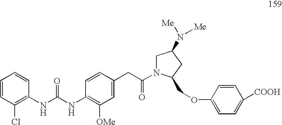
C1=CC(Cl)=C(NC(=O)NC2=C([OMe])C=C(CC(=O)N3CC(N([Me])[Me])CC3COC3=CC=C([COOH])C=C3)C=C2)C=C1
